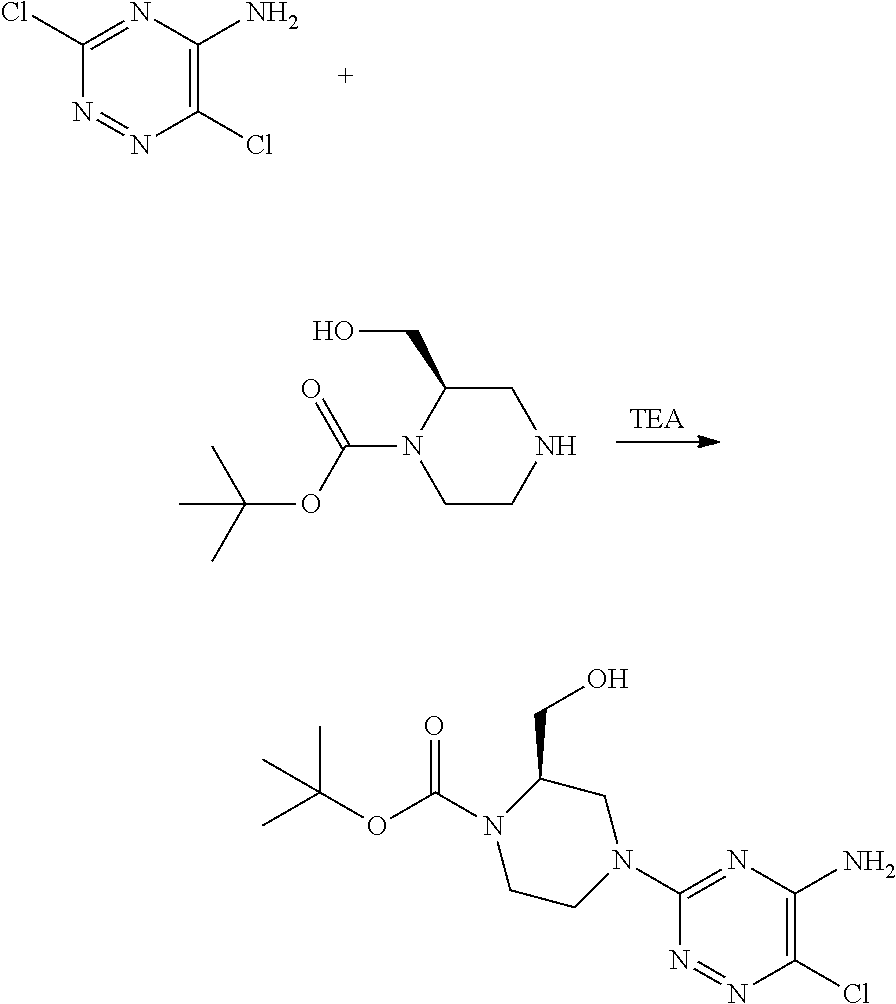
N1=NC(Cl)=C(N)N=C1Cl.[TEA].C1CNCC(CO)N1C(OC(C)(C)C)=O.N1=NC(Cl)=C(N)N=C1N1CC(CO)N(C(OC(C)(C)C)=O)CC1
